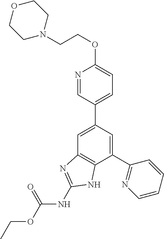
C1=C(C2=CC=C(OCCN3CCOCC3)N=C2)C=C(C2=NC=CC=C2)C2=C1N=C(NC(OCC)=O)N2
